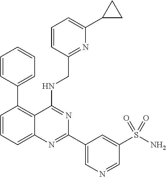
C1=CC=C2C(=C1C1=CC=CC=C1)C(NCC1=NC(C3CC3)=CC=C1)=NC(C1=CN=CC(S(=O)(=O)N)=C1)=N2
